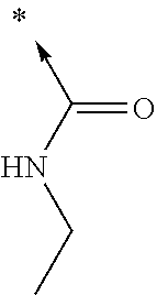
C<-C(NCC)=O
